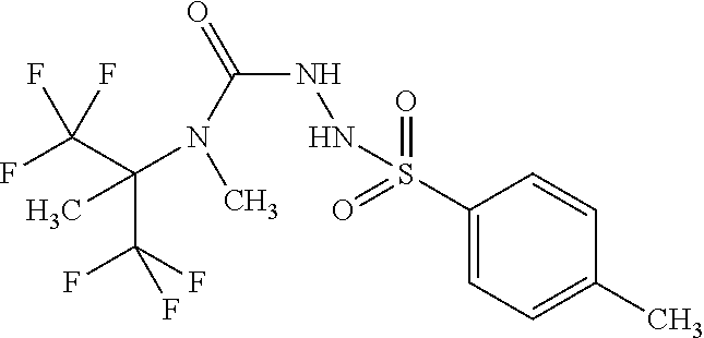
C(C(F)(F)F)(N(C(NNS(C1=CC=C(C)C=C1)(=O)=O)=O)C)(C)C(F)(F)F
